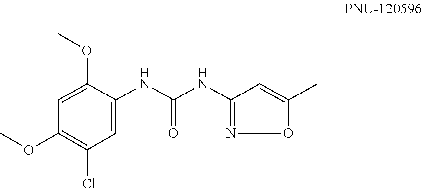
C1(OC)=CC(OC)=C(Cl)C=C1NC(NC1=NOC(C)=C1)=O
